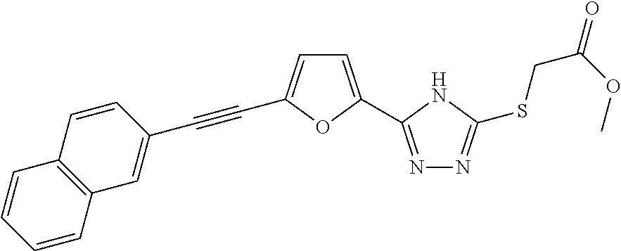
C1=C(C2=NN=C(SCC(OC)=O)N2)OC(C#CC2=CC3=C(C=C2)C=CC=C3)=C1
